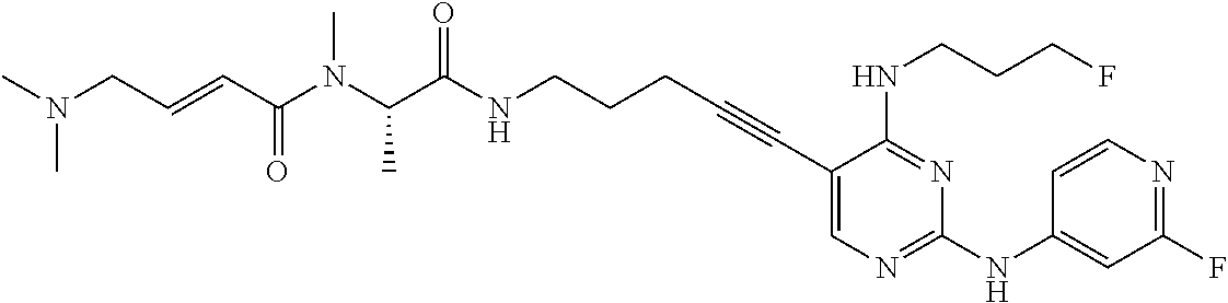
C(NCCCC#CC1=CN=C(NC2=CC(F)=NC=C2)N=C1NCCCF)(=O)C(N(C)C(C=CCN(C)C)=O)C
